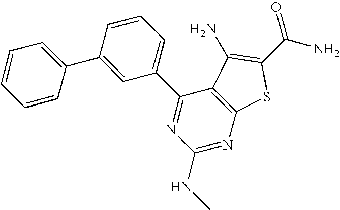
C1=CC=C(C2=CC(C3=NC(NC)=NC4=C3C(N)=C(C(N)=O)S4)=CC=C2)C=C1
